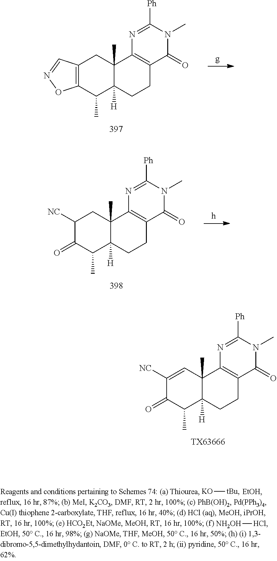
C12(C)C([H])(CCC3=C1N=C([Ph])N(C)C3=O)C(C)C1=C(C2)C=NO1.C12(C)C([H])(CCC3=C1N=C([Ph])N(C)C3=O)C(C)C(=O)C([NC])C2.C12(C)C([H])(CCC3=C1N=C([Ph])N(C)C3=O)C(C)C(=O)C([NC])=C2.[TX63666].[NH2OH][HCl].[KO][tBu]
